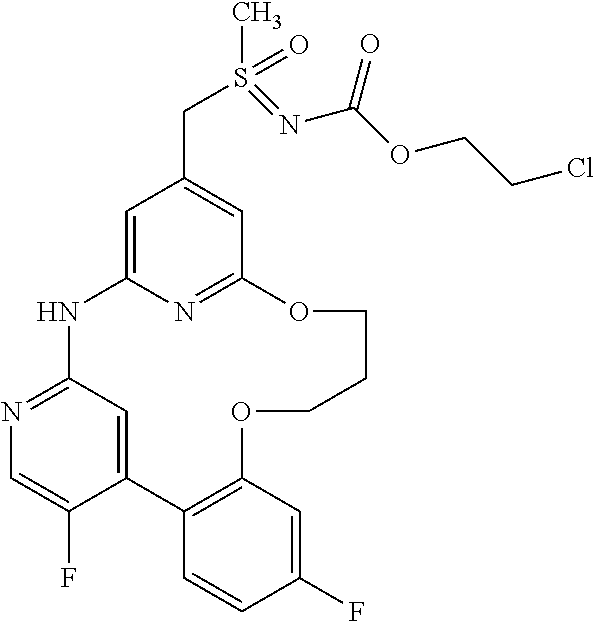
C1=C2N=C(C=C1CS(C)(=NC(=O)OCCCl)=O)OCCCOC1=C(C3=CC(=NC=C3F)N2)C=CC(F)=C1
